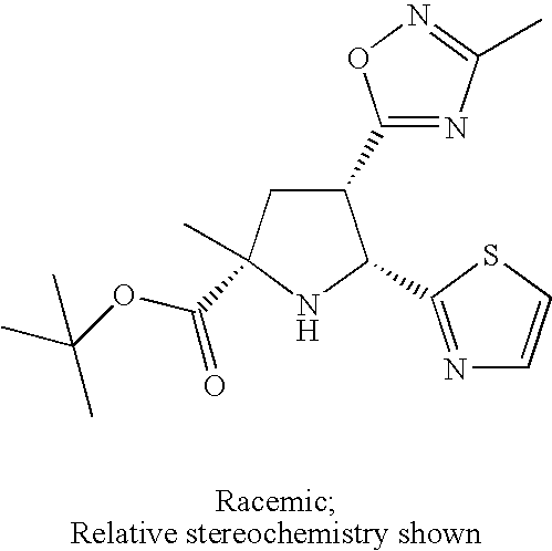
C1(C2=NC(C)=NO2)CC(C)(C(OC(C)(C)C)=O)NC1C1=NC=CS1
